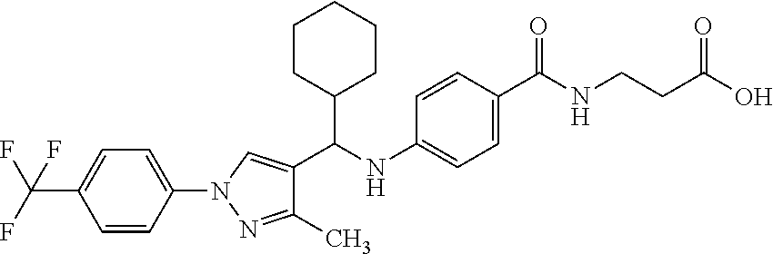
C1=CC(N2N=C(C)C(C(NC3=CC=C(C(=O)NCCC(O)=O)C=C3)C3CCCCC3)=C2)=CC=C1C(F)(F)F
